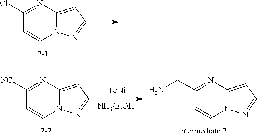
C1(Cl)=NC2=CC=NN2C=C1.C1([NC])=NC2=CC=NN2C=C1.C1(CN)=NC2=CC=NN2C=C1
